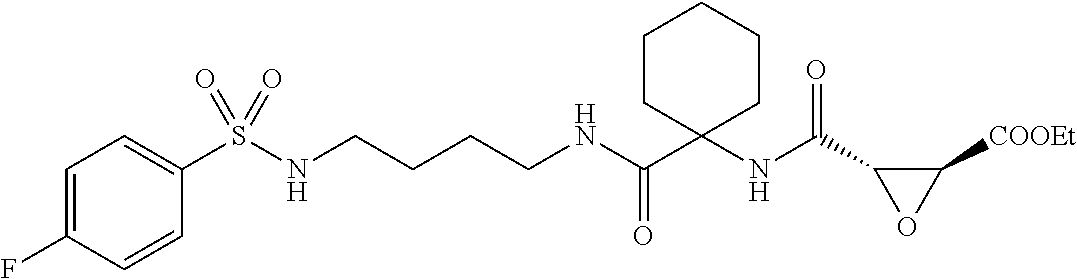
C1(S(NCCCCNC(C2(NC(C3C([COOEt])O3)=O)CCCCC2)=O)(=O)=O)=CC=C(F)C=C1
